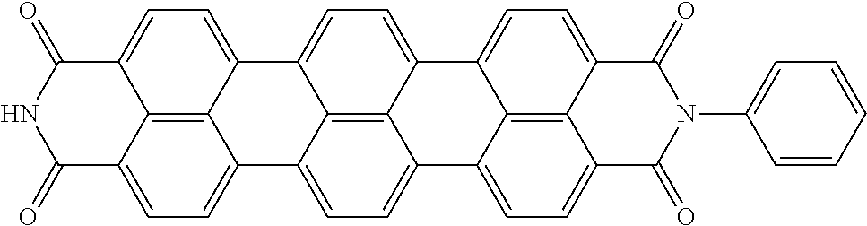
C12=C3C4=CC=C1C1=CC=C5C6=C1C(=CC=C6C(=O)NC5=O)C2=CC=C3C1=CC=C2C3=C1C4=CC=C3C(=O)N(C1=CC=CC=C1)C2=O
